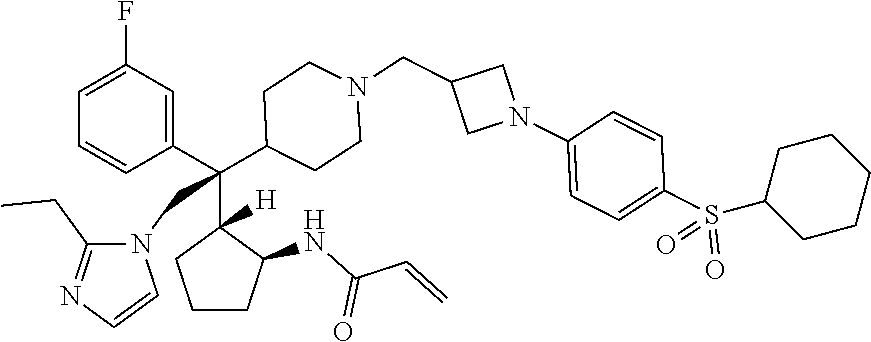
C1=C(F)C=C(C(C2([H])CCCC2NC(C=C)=O)(C2CCN(CC3CN(C4=CC=C(S(=O)(=O)C5CCCCC5)C=C4)C3)CC2)CN2C(CC)=NC=C2)C=C1
